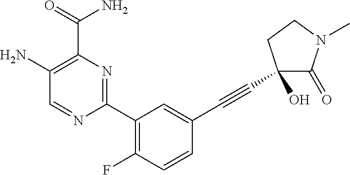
C1(N)=C(C(=O)N)N=C(C2=C(F)C=CC(C#CC3(O)C(=O)N(C)CC3)=C2)N=C1
